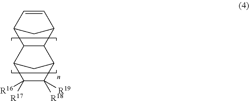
C1=CC2CC1C1C3C([R17])([R16])C([R18])([R19])C(C21)C3
